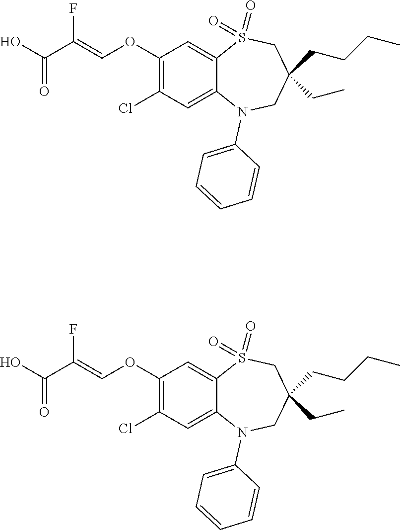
C1(OC=C(C(=O)O)F)=C(Cl)C=C2C(=C1)S(=O)(=O)CC(CCCC)(CC)CN2C1=CC=CC=C1.C1(OC=C(C(=O)O)F)=C(Cl)C=C2C(=C1)S(=O)(=O)CC(CCCC)(CC)CN2C1=CC=CC=C1
